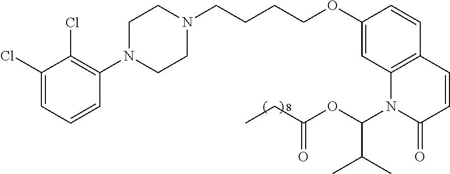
C1(Cl)=CC=CC(N2CCN(CCCCOC3=CC4=C(C=C3)C=CC(=O)N4C(OC(=O)CC)C(C)C)CC2)=C1Cl
